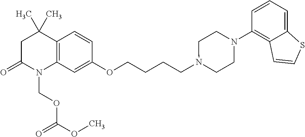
C1C(=O)N(COC(=O)OC)C2=C(C1(C)C)C=CC(OCCCCN1CCN(C3=C4C(=CC=C3)SC=C4)CC1)=C2
